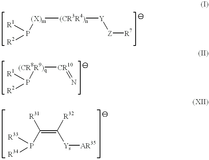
[(X)m]([(CR3R4)n][Y][Z][R7])P([R1])[R2].P([(CR8R9)q][CR10]=N)([R1])[R2].C(=C([Ys][AR35])[R32])(P([R33])[R34])[R31]
